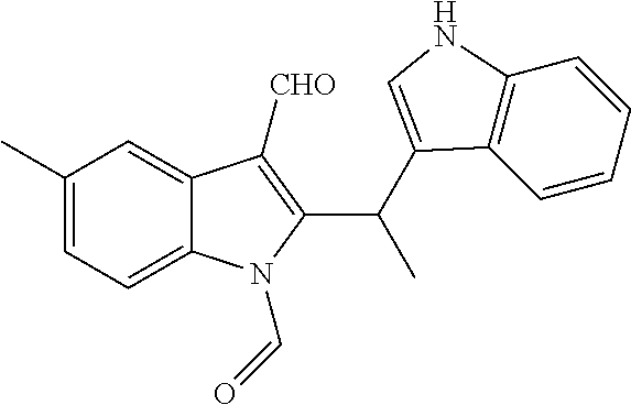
C1(C)=CC=C2C(=C1)C([CHO])=C(C(C)C1=CNC3=C1C=CC=C3)N2C=O
